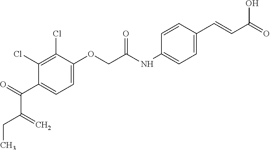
C1(Cl)=C(Cl)C(OCC(NC2=CC=C(C=CC(=O)O)C=C2)=O)=CC=C1C(=O)C(=C)CC
